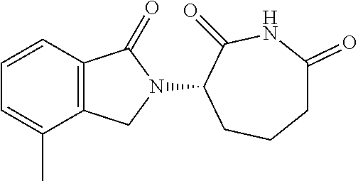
C1=CC2=C(C(C)=C1)CN(C1C(=O)NC(=O)CCC1)C2=O
